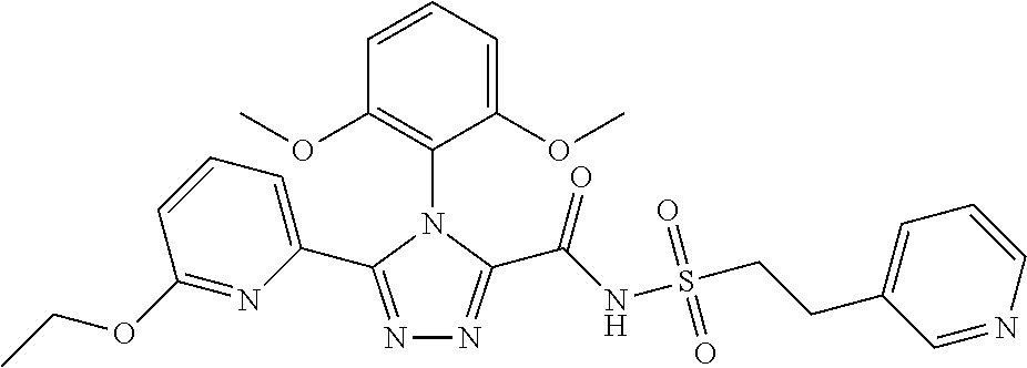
N1=C(C2=CC=CC(OCC)=N2)N(C2=C(OC)C=CC=C2OC)C(C(NS(CCC2=CC=CN=C2)(=O)=O)=O)=N1
